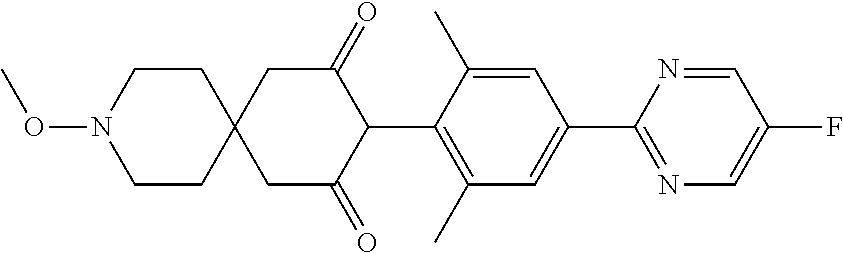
C1(C)=C(C2C(=O)CC3(CC2=O)CCN(OC)CC3)C(C)=CC(C2=NC=C(F)C=N2)=C1
